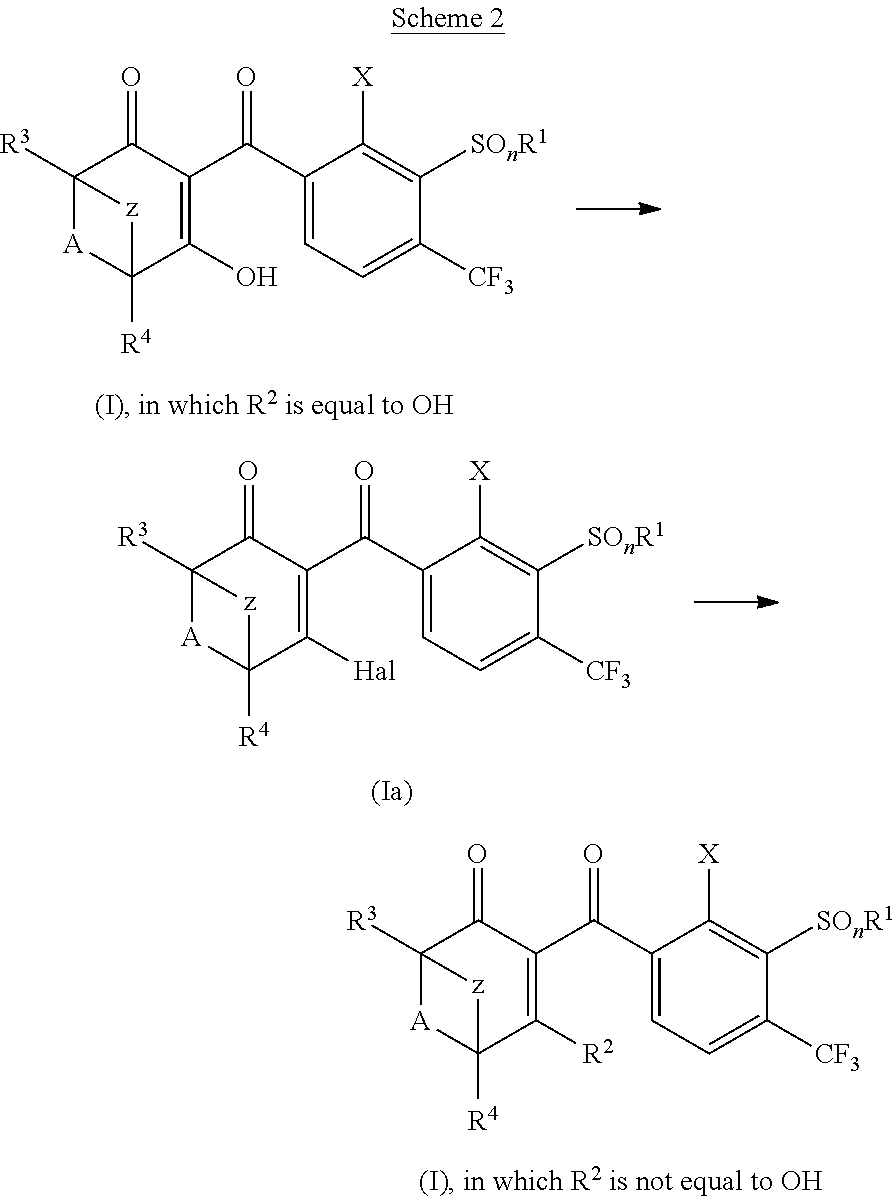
C12([R3])[A]C([R4])(C(O)=C(C(=O)C3=CC=C([CF3])C([SOnR1])=C3[X])C1=O)[z]2.C12([R3])[A]C([R4])(C([Hal])=C(C(=O)C3=CC=C([CF3])C([SOnR1])=C3[X])C1=O)[z]2.C12([R3])[A]C([R4])(C([R2])=C(C(=O)C3=CC=C([CF3])C([SOnR1])=C3[X])C1=O)[z]2
